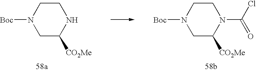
C1C([CO2Me])NCCN1[Boc].C1C([CO2Me])N(C(Cl)=O)CCN1[Boc]
